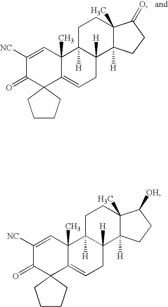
C1([NC])=CC2(C)C(=CCC3([H])C2([H])CCC2(C)C3([H])CCC2[OH])C2(C1=O)CCCC2.C1([NC])=CC2(C)C(=CCC3([H])C2([H])CCC2(C)C3([H])CCC2=O)C2(C1=O)CCCC2
